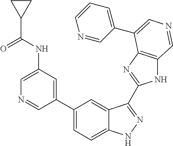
C1=C(NC(=O)C2CC2)C=C(C2=CC=C3C(=C2)C(C2=NC4=C(N2)C=NC=C4C2=CC=CN=C2)=NN3)C=N1
